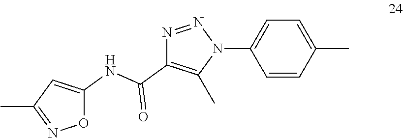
N1=NN(C2=CC=C(C)C=C2)C(C)=C1C(=O)NC1=CC(C)=NO1
